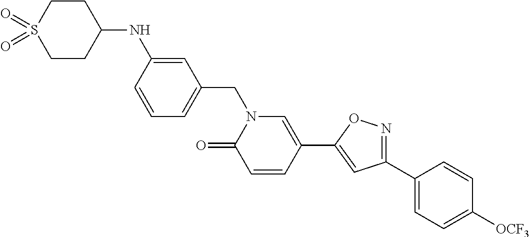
C1(C2=CC=C([OCF3])C=C2)=NOC(C2=CN(CC3=CC=CC(NC4CCS(=O)(=O)CC4)=C3)C(=O)C=C2)=C1
